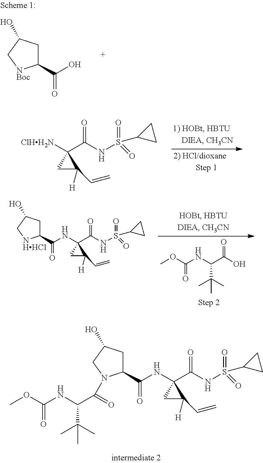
C1C(O)CN(C(=O)C(C(C)(C)C)NC(OC)=O)C1C(NC1(C(NS(C2CC2)(=O)=O)=O)CC1([H])C=C)=O.C1C(O)C[NBoc]C1C(O)=O.[ClHH2N]C1(C(NS(C2CC2)(=O)=O)=O)CC1([H])C=C.C(NC(C(O)=O)C(C)(C)C)(OC)=O.C1(C(NS(C2CC2)(=O)=O)=O)(NC(C2CC(O)C[NHHCl]2)=O)CC1([H])C=C
